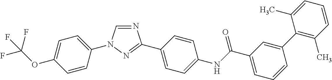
N1=CN(C2=CC=C(OC(F)(F)F)C=C2)N=C1C1=CC=C(NC(C2=CC=CC(C3=C(C)C=CC=C3C)=C2)=O)C=C1
